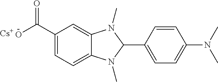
C1(C(O)=O)=CC=C2C(=C1)N(C)C(C1=CC=C(N(C)C)C=C1)N2C.[Cs]
